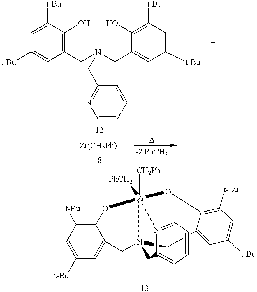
C1=C([t-Bu])C(O)=C(CN(CC2=CC([t-Bu])=CC([t-Bu])=C2O)CC2=NC=CC=C2)C=C1[t-Bu].C12=C([t-Bu])C=C([t-Bu])C=C1CN1CC3=CC([t-Bu])=CC([t-Bu])=C3O[Zr]([CH2Ph])([PhCH2])(O2)N2=CC=CC=C2C1
